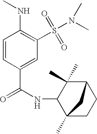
C1=CC(C(=O)NC2C3(C)CCC(C2(C)C)C3)=CC(S(N(C)C)(=O)=O)=C1NC
